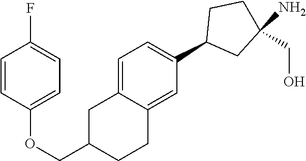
C1=C2C(=CC(C3CC(N)(CO)CC3)=C1)CCC(COC1=CC=C(F)C=C1)C2
